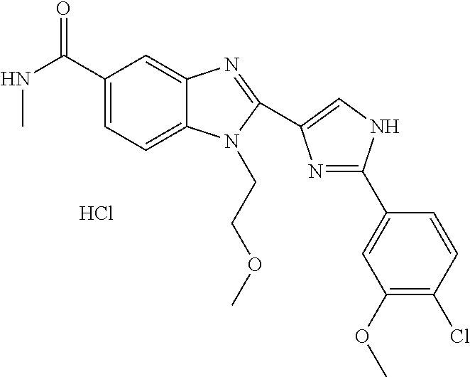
C1(C(NC)=O)=CC=C2C(=C1)N=C(C1=CNC(C3=CC(OC)=C(Cl)C=C3)=N1)N2CCOC.Cl
